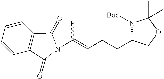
C(=CCCC1N([Boc])C(C)(C)OC1)(F)N1C(=O)C2=C(C=CC=C2)C1=O
